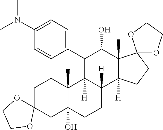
CN(C1=CC=C(C2C3([H])C([H])(C4([H])C(C)(C2O)C2(CC4)OCCO2)CCC2(O)C3(C)CCC3(C2)OCCO3)C=C1)C
